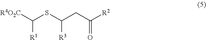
[R1]C([R4O2C])SC(CC([R2])=O)[R3]
